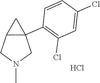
C12C(C3=C(Cl)C=C(Cl)C=C3)(CN(C)C1)C2.Cl
